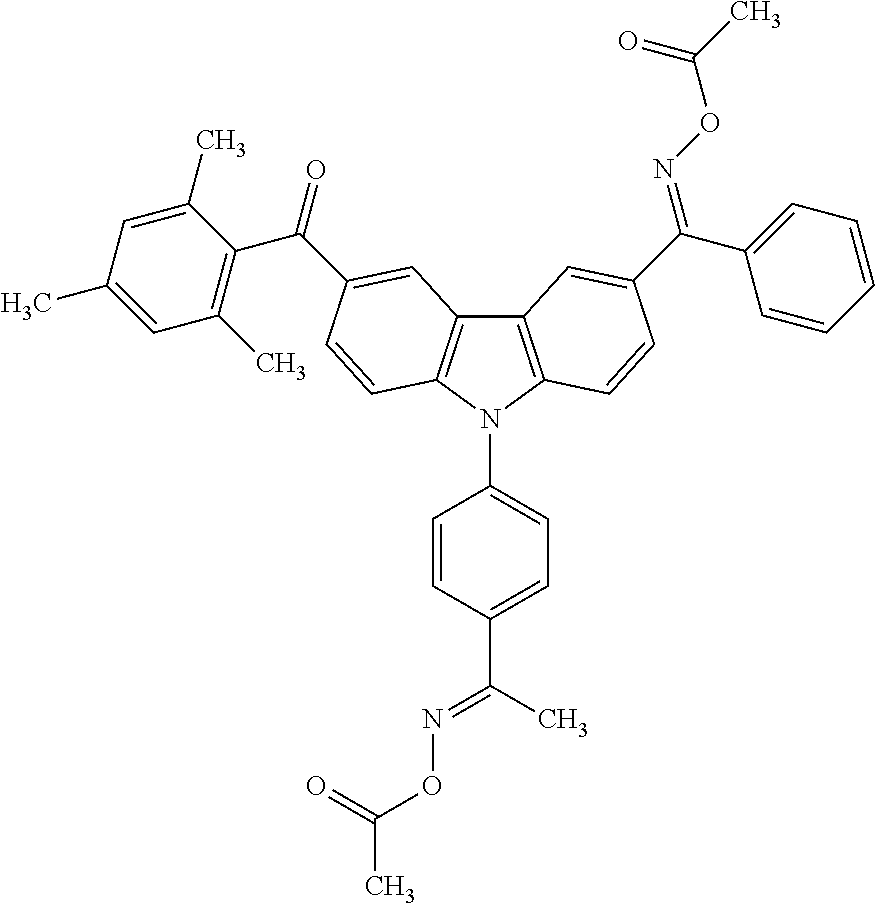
C12=C(N(C3=CC=C(C(C)=NOC(=O)C)C=C3)C3=C1C=C(C(C1=C(C)C=C(C)C=C1C)=O)C=C3)C=CC(C(C1=CC=CC=C1)=NOC(C)=O)=C2
